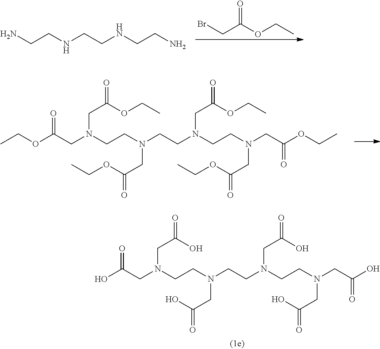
C(CNCCNCCN)N.C(C(OCC)=O)Br.CCOC(CN(CCN(CCN(CCN(CC(OCC)=O)CC(=O)OCC)CC(=O)OCC)CC(=O)OCC)CC(=O)OCC)=O.OC(CN(CCN(CCN(CCN(CC(O)=O)CC(=O)O)CC(=O)O)CC(=O)O)CC(=O)O)=O
